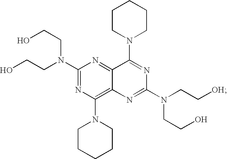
C1(N(CCO)CCO)=NC(N2CCCCC2)=C2C(=N1)C(N1CCCCC1)=NC(N(CC[OH])CCO)=N2
